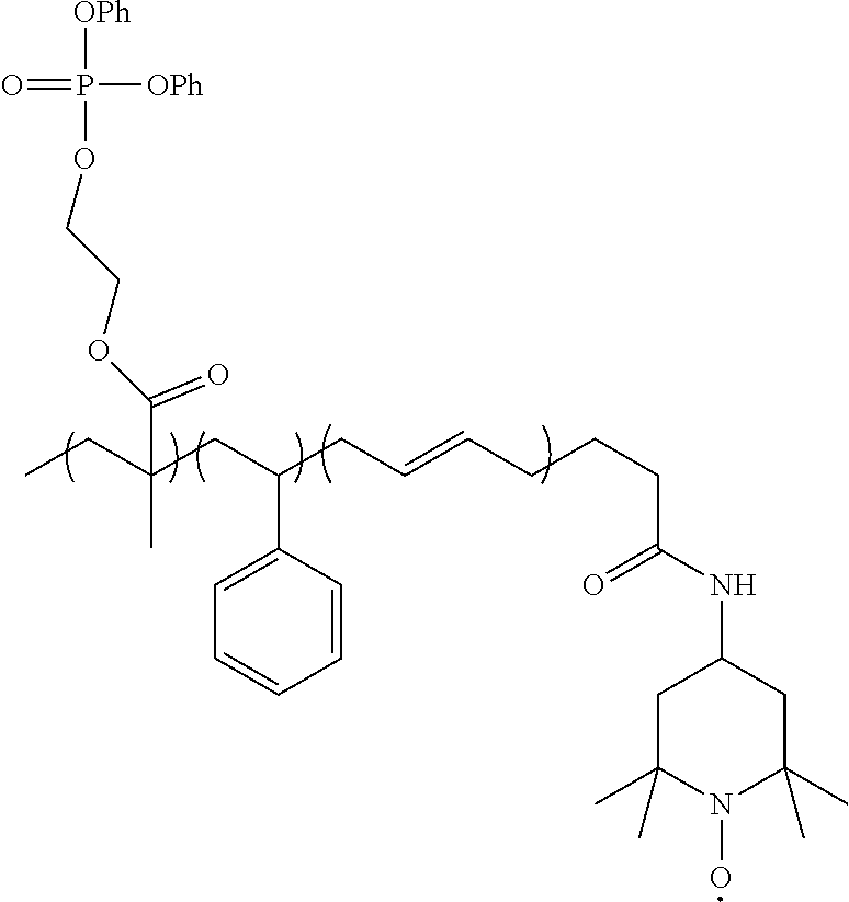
[OPh]P([OPh])(=O)OCCOC(C(CC)(CC(CC=CCCCC(NC1CC(C)(C)N(O)C(C)(C)C1)=O)C1=CC=CC=C1)C)=O
